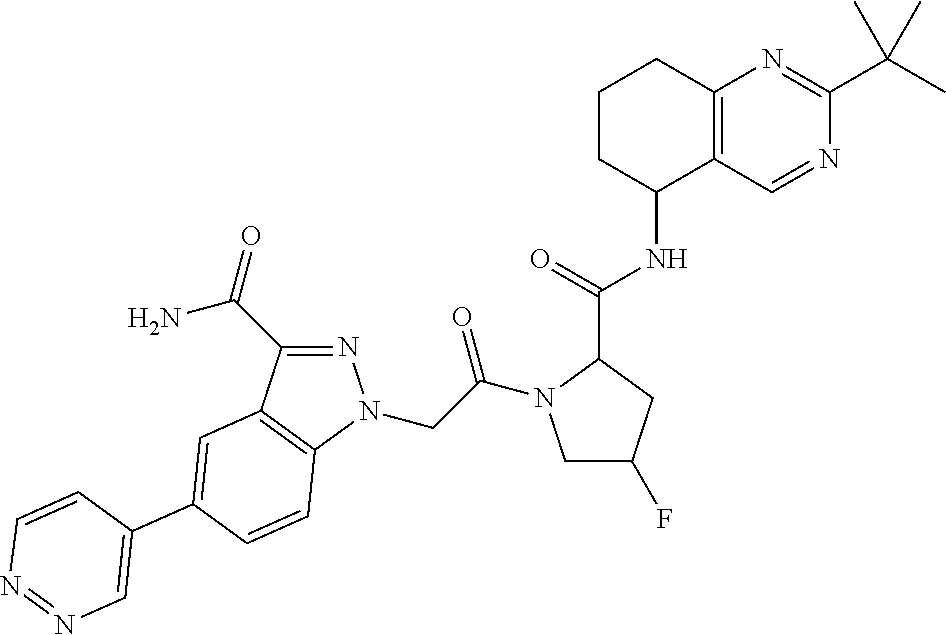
C1CC(NC(=O)C2N(C(=O)CN3N=C(C(=O)N)C4=C3C=CC(C3=CN=NC=C3)=C4)CC(F)C2)C2=C(C1)N=C(C(C)(C)C)N=C2
